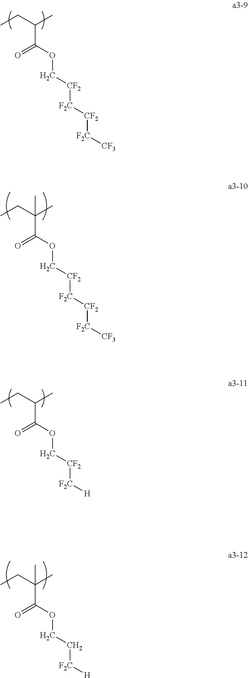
CCC(C)C(OC[CF2][F2C][CF2][F2C][CF3])=O.CCC(C)(C(OC[CF2][F2C][CF2][F2C][CF3])=O)C.CCC(C)C(OC[CF2][F2C][H])=O.CCC(C)(C(OCC[F2C][H])=O)C
